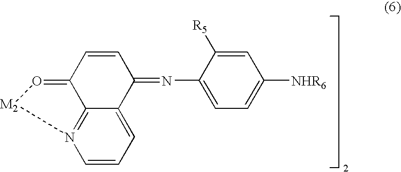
C1=C([R5])C(N=C2C=CC3=O[M2]N4=C3C2=CC=C4)=CC=C1[NHR6]
